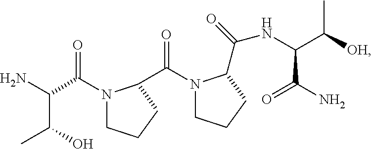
O=C(N1CCCC1C(=O)N1CCCC1C(=O)NC(C([OH])C)C(N)=O)C(N)C(O)C
